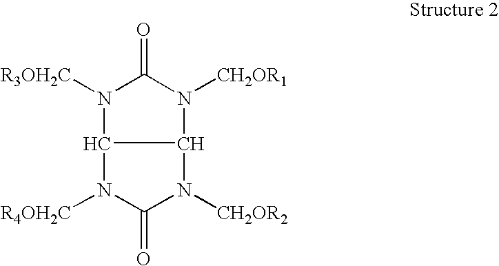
N1([CH2OR1])C(=O)N([R3OH2C])C2C1N([CH2OR2])C(=O)N2[R4OH2C]
